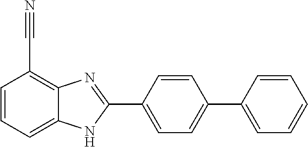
C1=C(C2=NC3=C(C#N)C=CC=C3N2)C=CC(C2=CC=CC=C2)=C1
